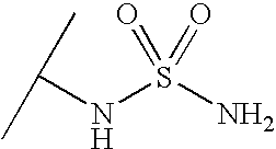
C(NS(=O)(=O)N)(C)C
